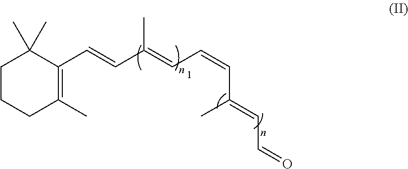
C1CCC(C)=C(C=CC(=CC=CC(C)=CC=O)C)C1(C)C
